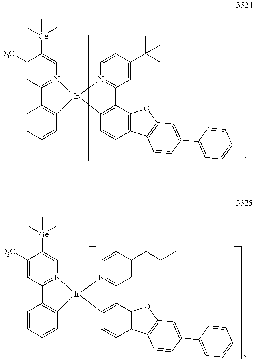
C1([D3C])=CC2=N(C=C1[Ge](C)(C)C)[Ir]1(C3=C2C=CC=C3)N2=C(C=C(C(C)(C)C)C=C2)C2=C1C=CC1=C2OC2=C1C=CC(C1=CC=CC=C1)=C2.C1([D3C])=CC2=N(C=C1[Ge](C)(C)C)[Ir]1(C3=C2C=CC=C3)N2=C(C=C(CC(C)C)C=C2)C2=C1C=CC1=C2OC2=C1C=CC(C1=CC=CC=C1)=C2
